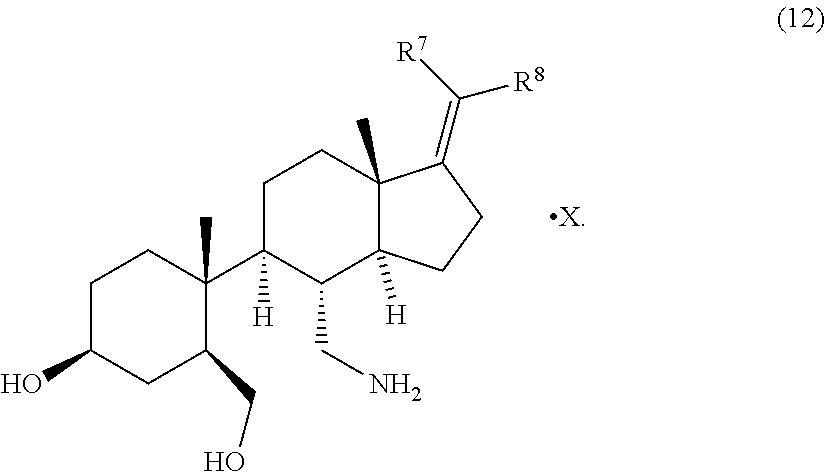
C1C(O)CC(CO)C(C2([H])C(CN)C3([H])C(C)(CC2)C(=C([R7])[R8])CC3)(C)C1
